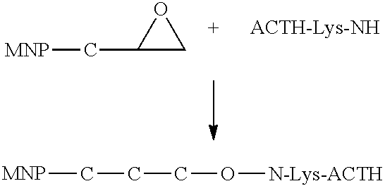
C1(C[MNP])CO1.[ACTH-Lys-NH].O([N-Lys-ACTH])CCC[MNP]
